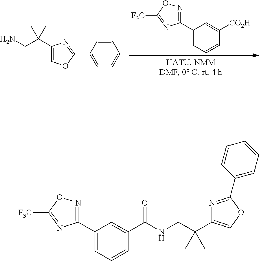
C1(C2=NOC([F3C])=N2)=CC=CC([CO2H])=C1.C1(C(CN)(C)C)=COC(C2=CC=CC=C2)=N1.C1(C2=NOC([F3C])=N2)=CC=CC(C(NCC(C)(C)C2=COC(C3=CC=CC=C3)=N2)=O)=C1
